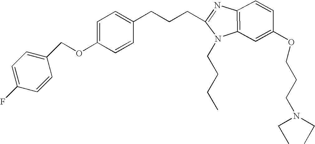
C1=C(OCC2=CC=C(F)C=C2)C=CC(CCCC2=NC3=C(N2CCCC)C=C(OCCCN(CC)CC)C=C3)=C1
